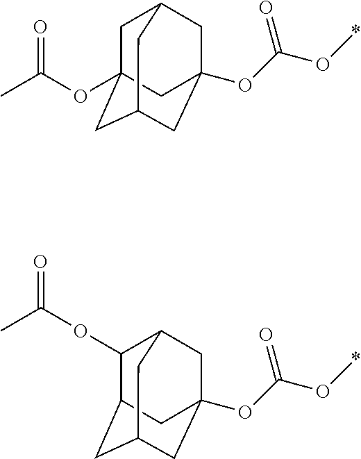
CC(OC12CC3CC(OC(=O)O*)(CC(C1)C3)C2)=O.C1(OC(C)=O)C2CC3CC(OC(=O)O*)(CC1C3)C2
